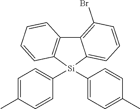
C12=C(Br)C=CC=C1[Si](C1=CC=C(C)C=C1)(C1=CC=C(C)C=C1)C1=C2C=CC=C1
